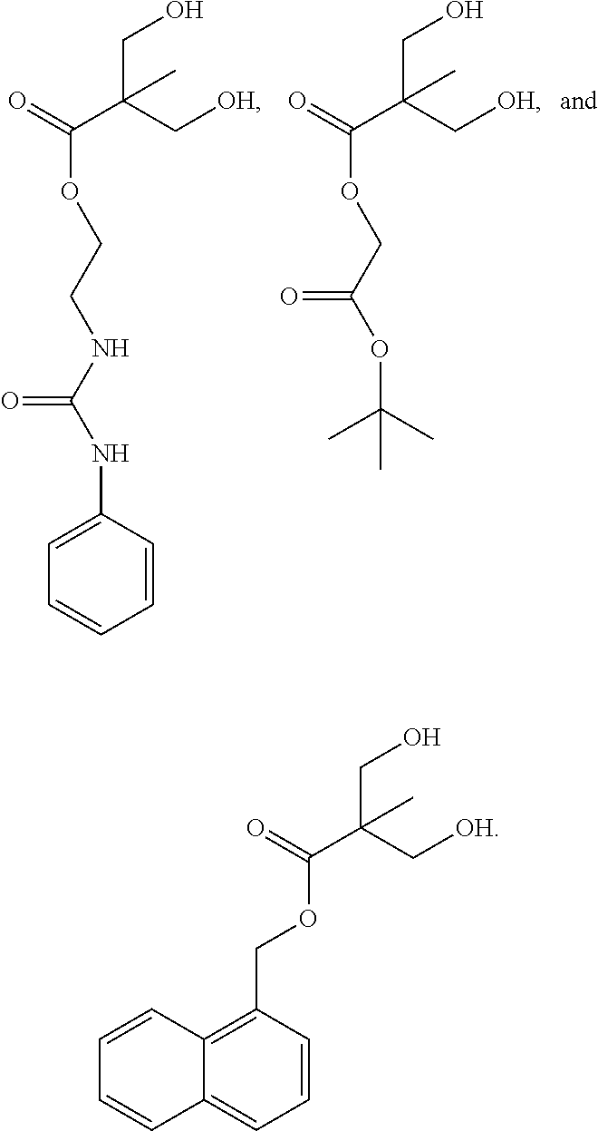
C(OC(C(CO)(C[OH])C)=O)CNC(NC1=CC=CC=C1)=O.C(C(CO)(C[OH])C)(=O)OCC(OC(C)(C)C)=O.C(C(CO)(C[OH])C)(=O)OCC1=C2C(=CC=C1)C=CC=C2
